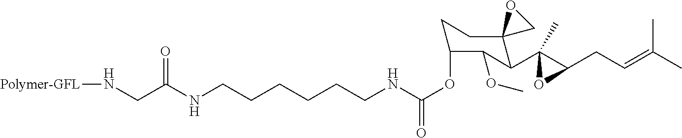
C(CCNC(OC1CCC2(C(C3(C)C(CC=C(C)C)O3)C1OC)CO2)=O)CCCNC(CN[Polymer-GFL])=O
